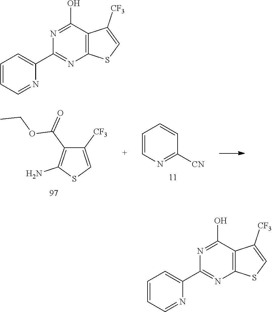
C1([CF3])=CSC(N)=C1C(=O)OCC.C1=CN=C([CN])C=C1.C12=C(C(O)=NC(C3=CC=CC=N3)=N1)C([CF3])=CS2.C12=C(C(O)=NC(C3=CC=CC=N3)=N1)C([CF3])=CS2
